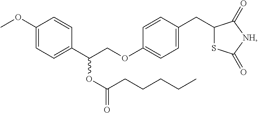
C1(OC)=CC=C(C(COC2=CC=C(CC3SC(=O)[NH]C3=O)C=C2)OC(=O)CCCCC)C=C1
